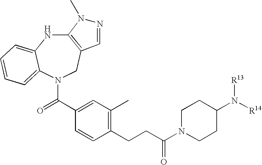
C12=C(CN(C(C3=CC(C)=C(CCC(N4CCC(N([R14])[R13])CC4)=O)C=C3)=O)C3=CC=CC=C3N1)C=NN2C
